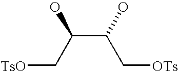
[TsO]CC(C(C[OTs])O)O
